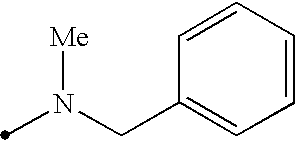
N(CC1=CC=CC=C1)(C)[Me]
